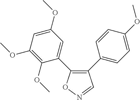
C1(C2=CC=C(OC)C=C2)=C(C2=CC(OC)=CC(OC)=C2OC)ON=C1
